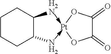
C1CCCC(N)C1[H2N].[Pt]1OC(=O)C(=O)O1
